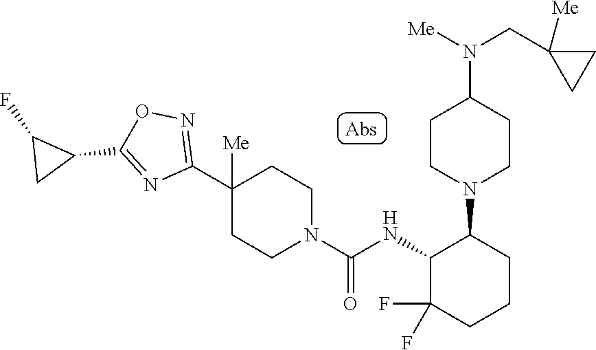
C1(C2([Me])CCN(C(=O)NC3C(F)(F)CCCC3N3CCC(N([Me])CC4([Me])CC4)CC3)CC2)=NOC(C2C(F)C2)=N1
